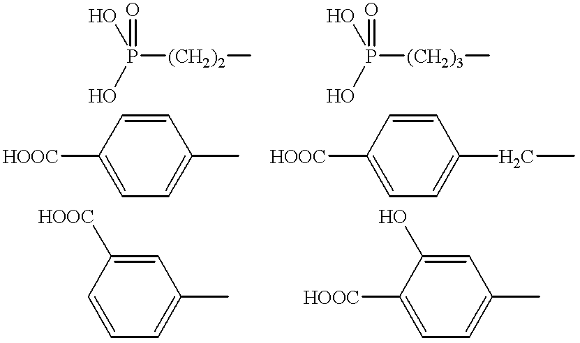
[(CH2)2](P(=O)(O)O)C.[(CH2)3](P(=O)(O)O)C.C1=CC([HOOC])=CC=C1C.C1=CC([HOOC])=CC=C1CC.C1=C([HOOC])C=CC=C1C.C1=C(O)C([HOOC])=CC=C1C
